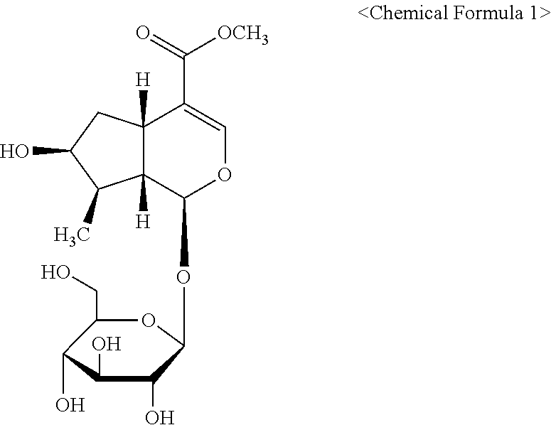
C1(CO)C(O)C(O)C(O)C(OC2OC=C(C([OCH3])=O)C3([H])C2([H])C(C)C(O)C3)O1
